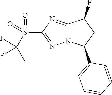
C1(C2CC(F)C3=NC(S(C(F)(F)C)(=O)=O)=NN23)=CC=CC=C1
